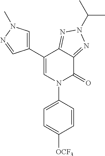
C1(C2=CN(C)N=C2)=CN(C2=CC=C([OCF3])C=C2)C(=O)C2=NN(C(C)C)N=C12
